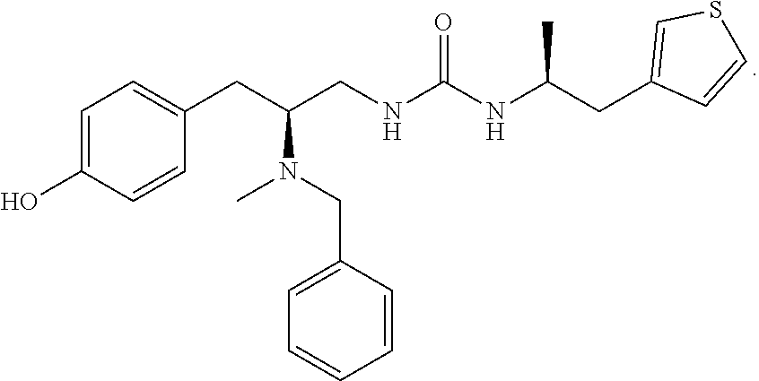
C(NC(NCC(CC1=CC=C(O)C=C1)N(C)CC1=CC=CC=C1)=O)(CC1=CSC=C1)C
